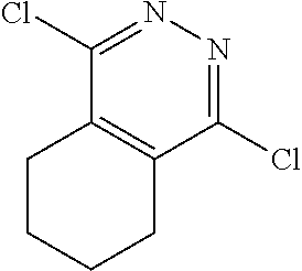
C1(Cl)=NN=C(Cl)C2=C1CCCC2
